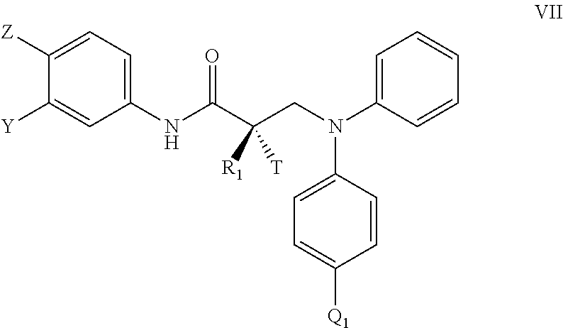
C1([Z])=CC=C(NC(C(CN(C2=CC=CC=C2)C2=CC=C([Q1])C=C2)([R1])[T])=O)C=C1[Y]
